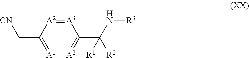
[A3]1=[A2]C(C[CN])=[A1][A2]=C1C(N[R3])([R2])[R1]
